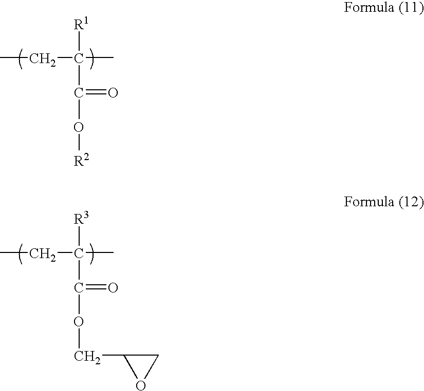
CCC(C)([R1])C(O[R2])=O.CCC(C)([R3])C(OCC1CO1)=O
